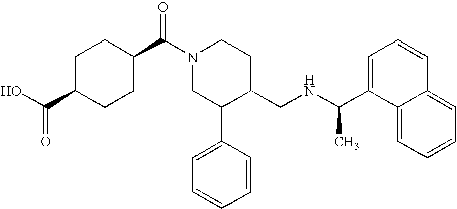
C1(C(N2CC(C3=CC=CC=C3)C(CNC(C3=CC=CC4=CC=CC=C34)C)CC2)=O)CCC(C(O)=O)CC1
